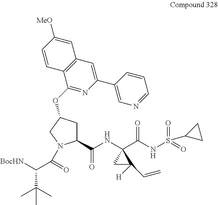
C1(C(NC2(C(NS(=O)(=O)C3CC3)=O)CC2([H])C=C)=O)CC(OC2=NC(C3=CN=CC=C3)=CC3=C2C=CC([MeO])=C3)CN1C(C([BocHN])C(C)(C)C)=O
